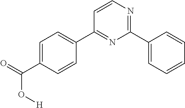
C1=C(C(=O)O[H])C=CC(C2=NC(C3=CC=CC=C3)=NC=C2)=C1
